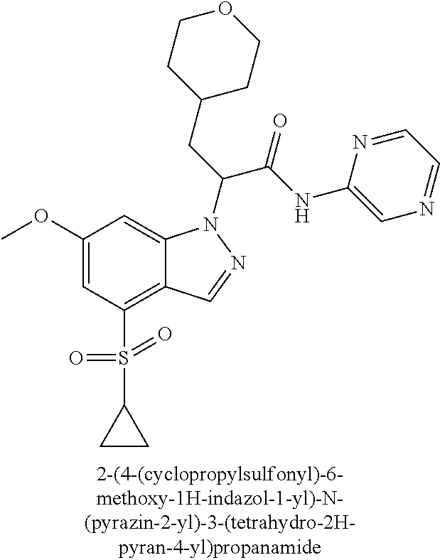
C12=C(S(=O)(=O)C3CC3)C=C(OC)C=C1N(C(CC1CCOCC1)C(NC1=CN=CC=N1)=O)N=C2
